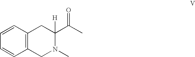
C12=C(C=CC=C1)CC(C(C)=O)([H])N(C)C2
